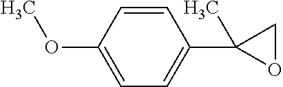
C1=CC(OC)=CC=C1C1(C)OC1
